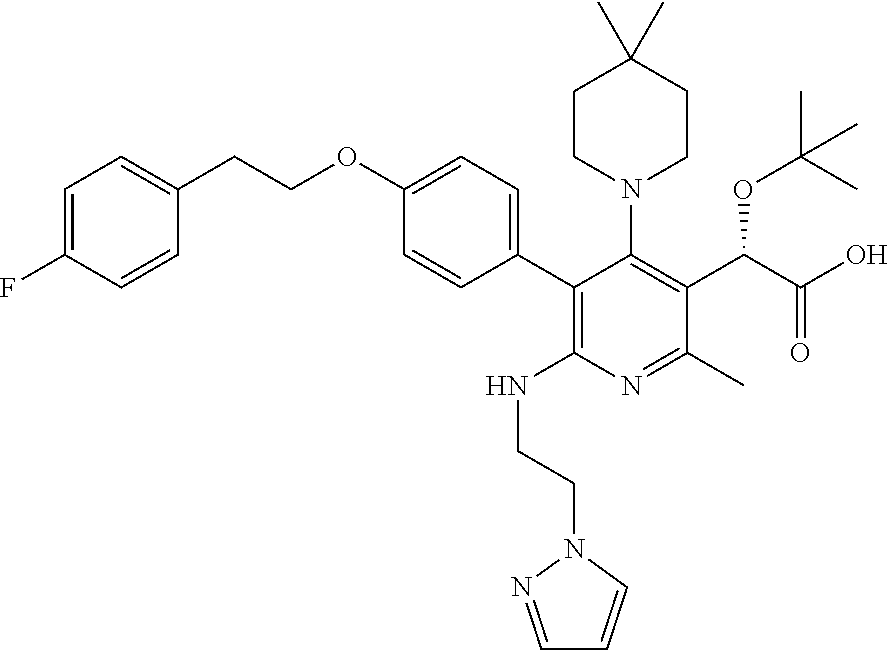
C1=C(F)C=CC(CCOC2=CC=C(C3=C(NCCN4N=CC=C4)N=C(C)C(C(OC(C)(C)C)C(O)=O)=C3N3CCC(C)(C)CC3)C=C2)=C1
